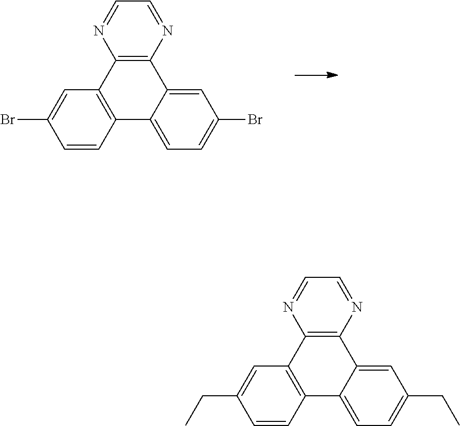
C1=CC2=C(C=C1Br)C1=C(C3=CC(Br)=CC=C23)N=CC=N1.C1=CC2=C(C=C1CC)C1=C(C3=CC(CC)=CC=C23)N=CC=N1
